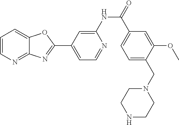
C1=C(NC(=O)C2=CC=C(CN3CCNCC3)C(OC)=C2)N=CC=C1C1=NC2=NC=CC=C2O1
